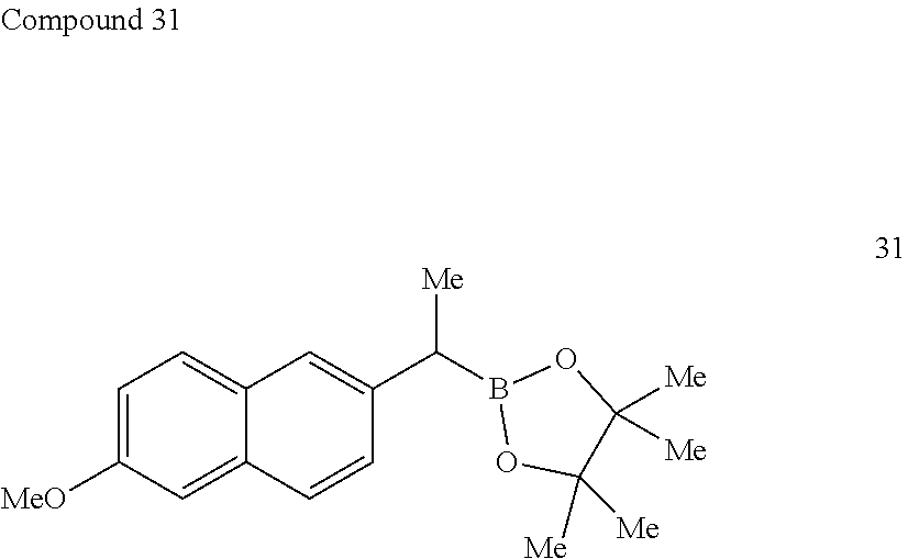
C(B1OC([Me])([Me])C([Me])([Me])O1)([Me])C1=CC2=CC=C([MeO])C=C2C=C1
